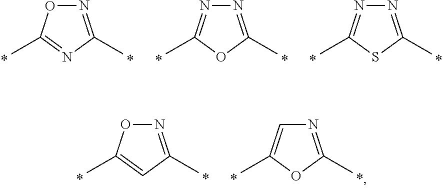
N1=C(C)N=C(C)O1.N1=C(C)OC(C)=N1.N1=C(C)SC(C)=N1.N1=C(C)C=C(C)O1.N1=C(C)OC(C)=C1
